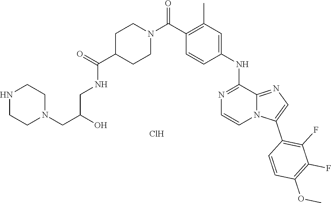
N(C(=O)C1CCN(C(C2=C(C)C=C(NC3=NC=CN4C3=NC=C4C3=C(F)C(F)=C(OC)C=C3)C=C2)=O)CC1)CC(CN1CCNCC1)O.Cl
